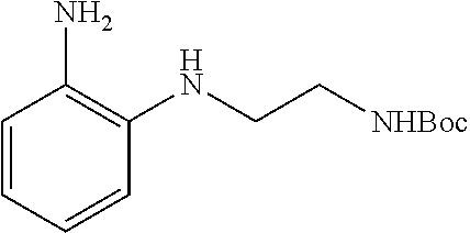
C(CNC1=C(N)C=CC=C1)[NHBoc]
